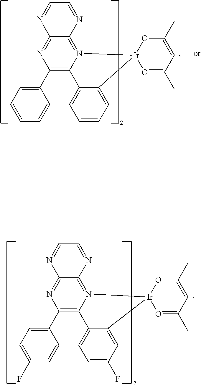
C12=NC(C3=CC=CC=C3)=C3N(=C1N=CC=N2)[Ir]1(C2=CC=CC=C32)O=C(C)C=C(C)O1.C12=NC(C3=CC=C(F)C=C3)=C3N(=C1N=CC=N2)[Ir]1(C2=CC(F)=CC=C32)O=C(C)C=C(C)O1
